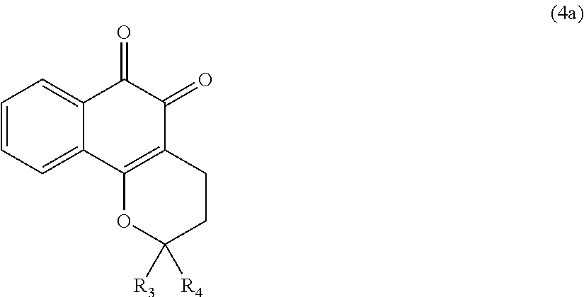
C1=C2C(=CC=C1)C(=O)C(=O)C1=C2OC([R4])([R3])CC1
